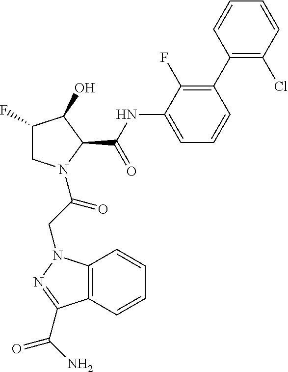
C12=C(N(CC(=O)N3CC(F)C(O)C3C(NC3=CC=CC(C4=C(Cl)C=CC=C4)=C3F)=O)N=C1C(N)=O)C=CC=C2
